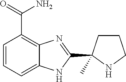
C1=CC=C2C(=C1C(=O)N)N=C(C1(C)CCCN1)N2
